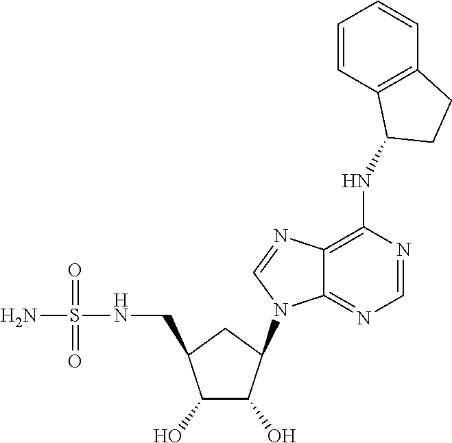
C1(O)C(O)C(N2C3=NC=NC(NC4CCC5=C4C=CC=C5)=C3N=C2)CC1CNS(N)(=O)=O
